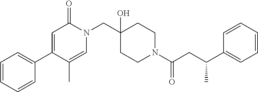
C1(C2=CC=CC=C2)=CC(=O)N(CC2(O)CCN(C(=O)CC(C3=CC=CC=C3)C)CC2)C=C1C
